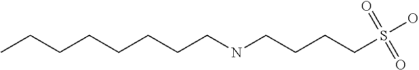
C(CCCS(O)(=O)=O)NCCCCCCCC
